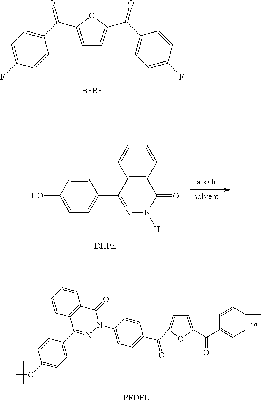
C1=C(C(C2=CC=C(F)C=C2)=O)OC(C(C2=CC=C(F)C=C2)=O)=C1.[BFBF].C1(O)=CC=C(C2=NN([H])C(=O)C3=C2C=CC=C3)C=C1.C1=CC2=C(C=C1)C(=O)N(C1=CC=C(C(=O)C3=CC=C(C(C4=CC=C(C)C=C4)=O)O3)C=C1)N=C2C1=CC=C(OC)C=C1
